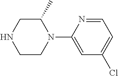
C1C(C)N(C2=CC(Cl)=CC=N2)CCN1
